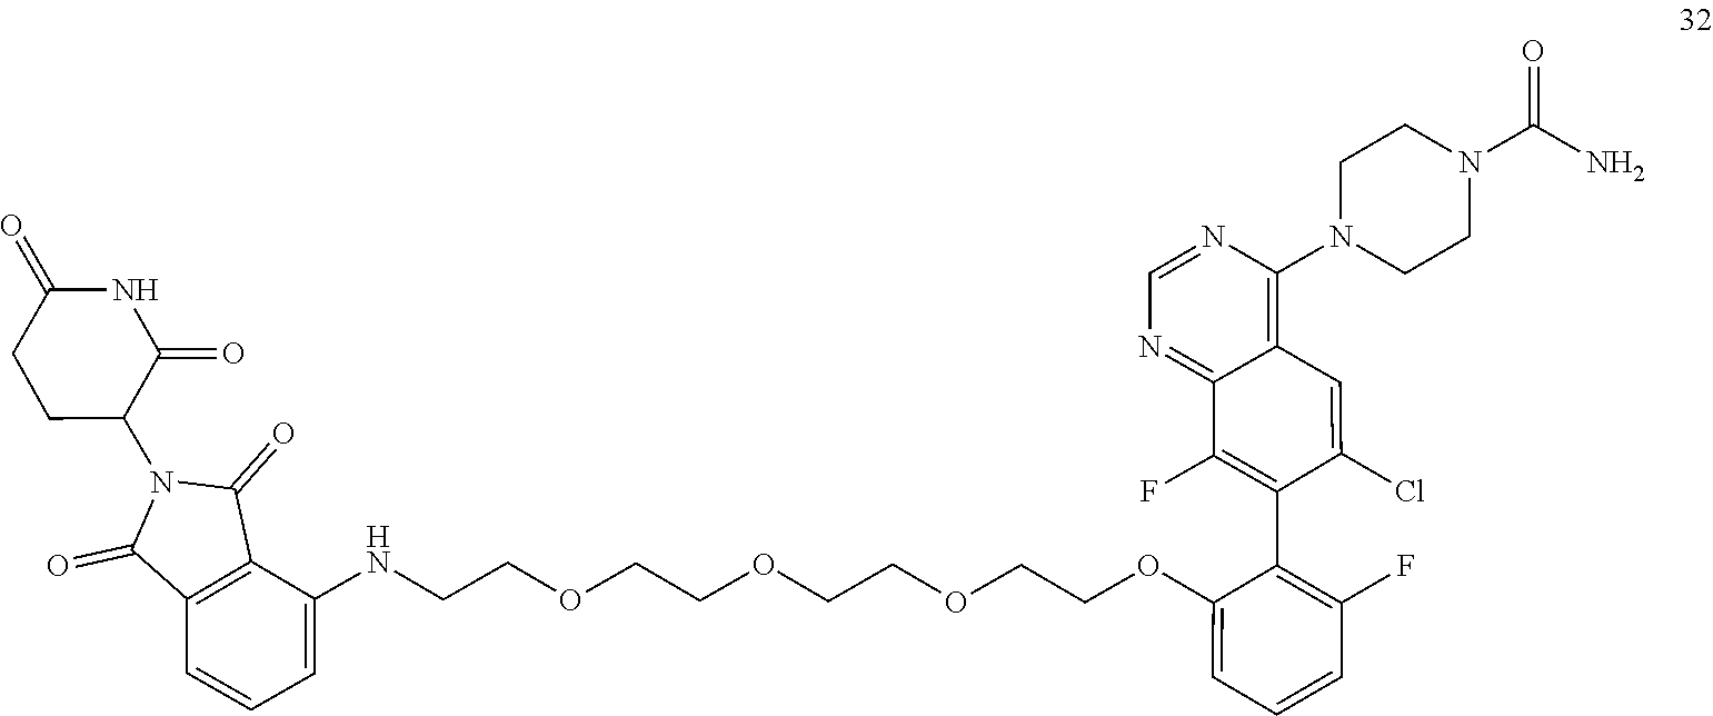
C1C(N2C(=O)C3=C(C2=O)C(NCCOCCOCCOCCOC2=CC=CC(F)=C2C2=C(F)C4=NC=NC(N5CCN(C(N)=O)CC5)=C4C=C2Cl)=CC=C3)C(=O)NC(=O)C1
